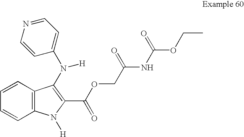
C1=CC=CC2=C1N([H])C(C(OCC(NC(OCC)=O)=O)=O)=C2N([H])C1=CC=NC=C1
